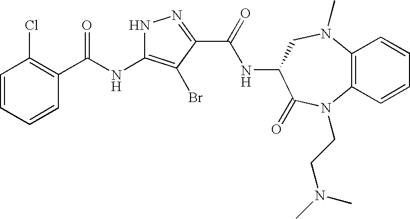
C1=CC=CC(C(NC2=C(Br)C(C(=O)NC3C(=O)N(CCN(C)C)C4=C(N(C)C3)C=CC=C4)=NN2)=O)=C1Cl
